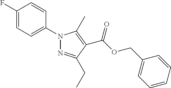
C(OCC1=CC=CC=C1)(=O)C1=C(C)N(C2=CC=C(F)C=C2)N=C1CC
